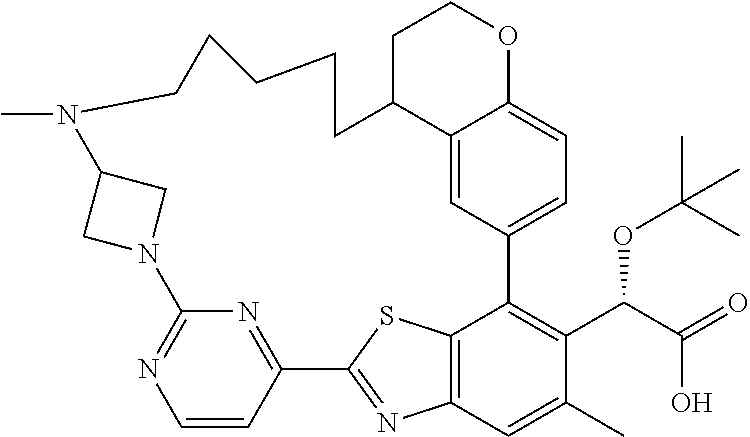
C1=CC2=NC(=N1)N1CC(C1)N(C)CCCCCC1C3=CC(=CC=C3OCC1)C1=C(C(C(O)=O)OC(C)(C)C)C(C)=CC3=C1SC2=N3
